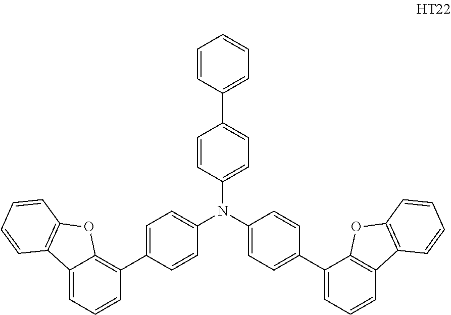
C1=CC(N(C2=CC=C(C3=CC=CC4=C3OC3=C4C=CC=C3)C=C2)C2=CC=C(C3=C4C(=CC=C3)C3=C(O4)C=CC=C3)C=C2)=CC=C1C1=CC=CC=C1
